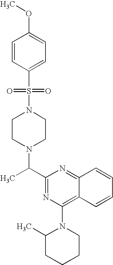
C1(C(C)N2CCN(S(=O)(=O)C3=CC=C(OC)C=C3)CC2)=NC(N2C(C)CCCC2)=C2C(=N1)C=CC=C2
